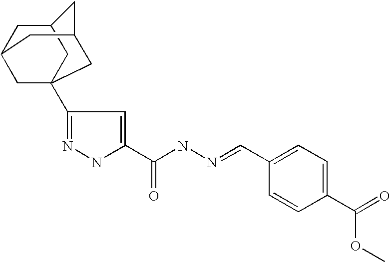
C1(C23CC4CC(C2)CC(C4)C3)=NNC(C(NN=CC2=CC=C(C(OC)=O)C=C2)=O)=C1
